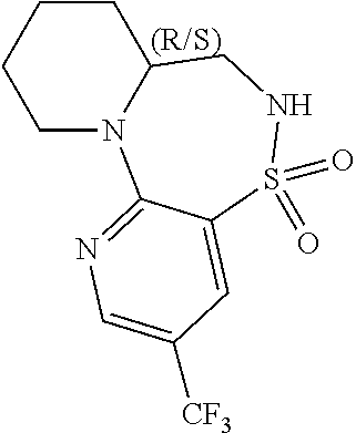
C1N2C(CCC1)CNS(=O)(=O)C1=CC([CF3])=CN=C21
